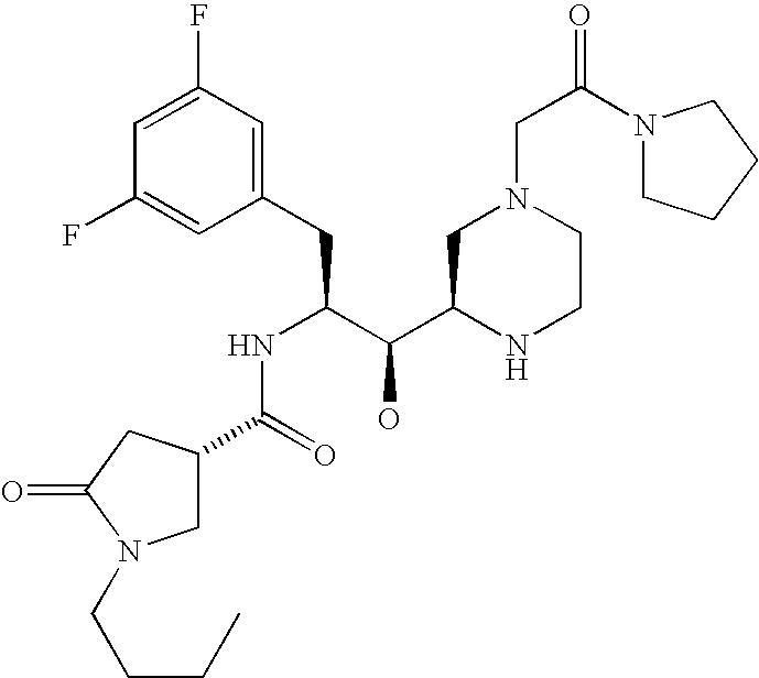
C1(F)=CC(F)=CC(CC(C(C2NCCN(CC(N3CCCC3)=O)C2)O)NC(C2CN(CCCC)C(=O)C2)=O)=C1
